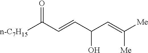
[n-C7H15]C(C=CC(C=C([Me])[Me])O)=O
